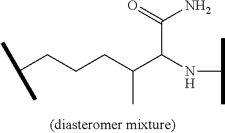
C(CCCC(C(NC(C)C)C(N)=O)C)(C)C
